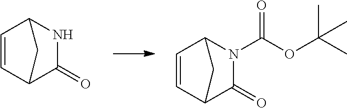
C1=CC2C(=O)NC1C2.C1=CC2C(=O)N(C(OC(C)(C)C)=O)C1C2
